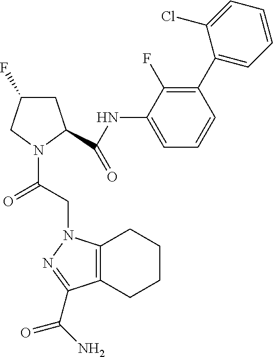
C1C(F)CN(C(CN2C3=C(CCCC3)C(C(N)=O)=N2)=O)C1C(NC1=CC=CC(C2=CC=CC=C2Cl)=C1F)=O
